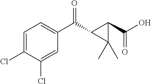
C1(Cl)=CC(C(=O)C2C(C(O)=O)C2(C)C)=CC=C1Cl
